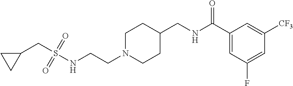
C1N(CCNS(CC2CC2)(=O)=O)CCC(CNC(C2=CC(F)=CC([CF3])=C2)=O)C1
